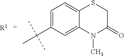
C1=C(C(C)(C)C)C=C2C(=C1)SCC(=O)N2C.[R1]
